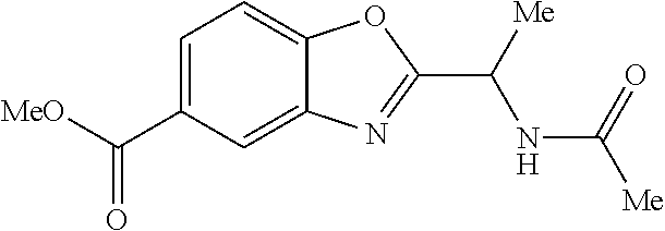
C1=C(C([MeO])=O)C=C2C(=C1)OC(C([Me])NC([Me])=O)=N2
